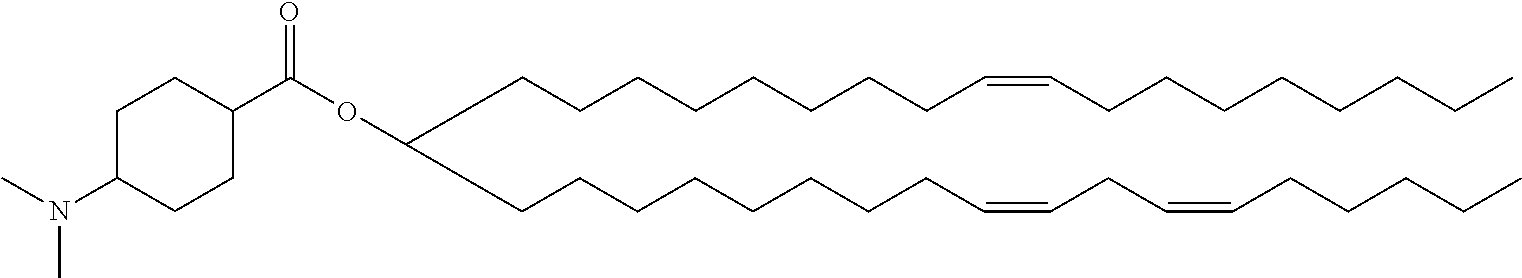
C(CCCCCCCC=CCC=CCCCCC)C(CCCCCCCCC=CCCCCCCCC)OC(C1CCC(N(C)C)CC1)=O
